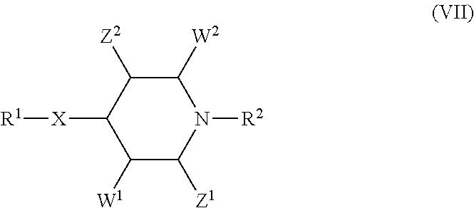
C1([W2])C([Z2])C([X][R1])C([W1])C([Z1])N1[R2]
